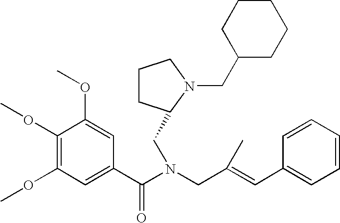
C1(OC)=C(OC)C=C(C(N(CC(=CC2=CC=CC=C2)C)CC2CCCN2CC2CCCCC2)=O)C=C1OC
